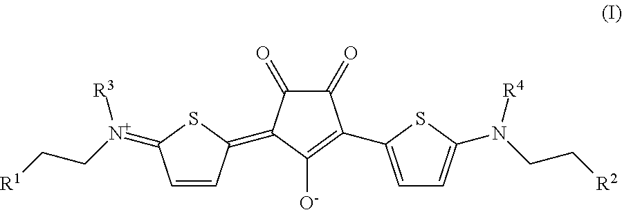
C1(=O)C(=O)C(=C2C=CC(=[N+](CC[R1])[R3])S2)C([O-])=C1C1=CC=C(N(CC[R2])[R4])S1
